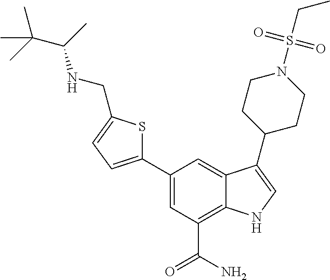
C1=C(C2=CC=C(CNC(C(C)(C)C)C)S2)C=C2C(=C1C(N)=O)NC=C2C1CCN(S(CC)(=O)=O)CC1
